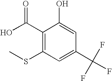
C1(C(O)=O)=C(SC)C=C(C(F)(F)F)C=C1O
